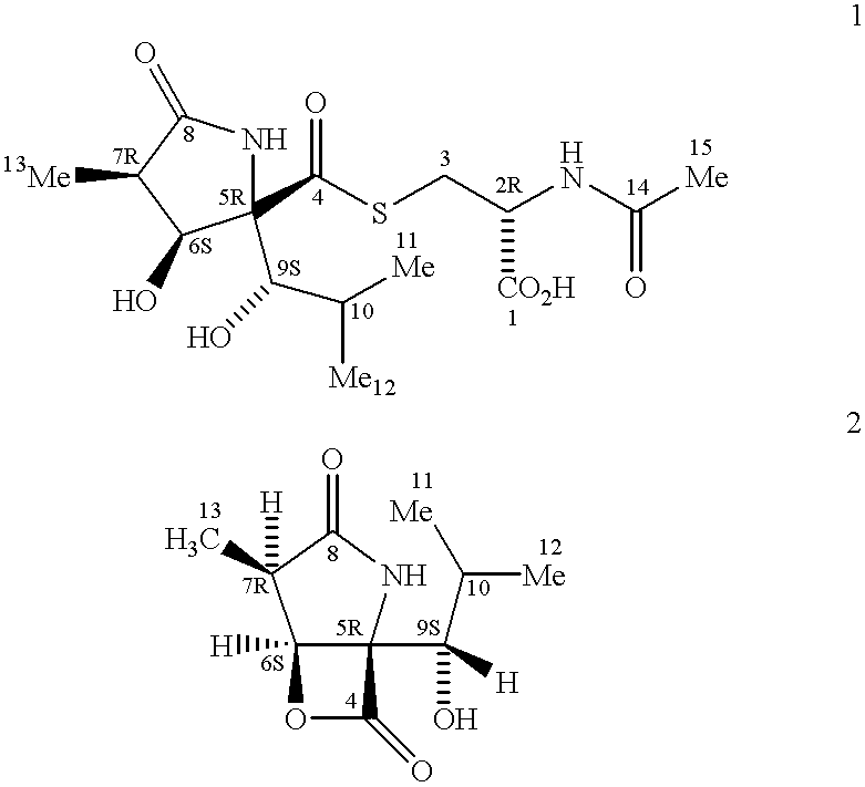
C1(C(SCC(NC([Me])=O)[CO2H])=O)(C(C([Me])[Me12])O)NC(=O)C([13Me])C1O.C12([H])C(C(C([Me])[Me])([H])O)(NC(=O)C1([H])C)C(=O)O2
